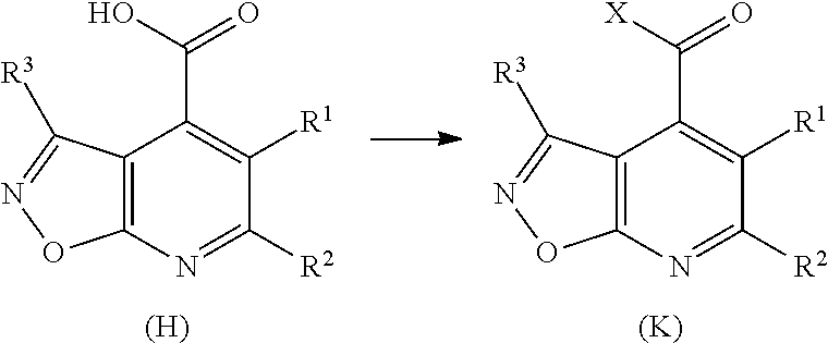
C12=C(N=C([R2])C([R1])=C1C(=O)O)ON=C2[R3].C12=C(N=C([R2])C([R1])=C1C(=O)[X])ON=C2[R3].[(H)].[(K)]
